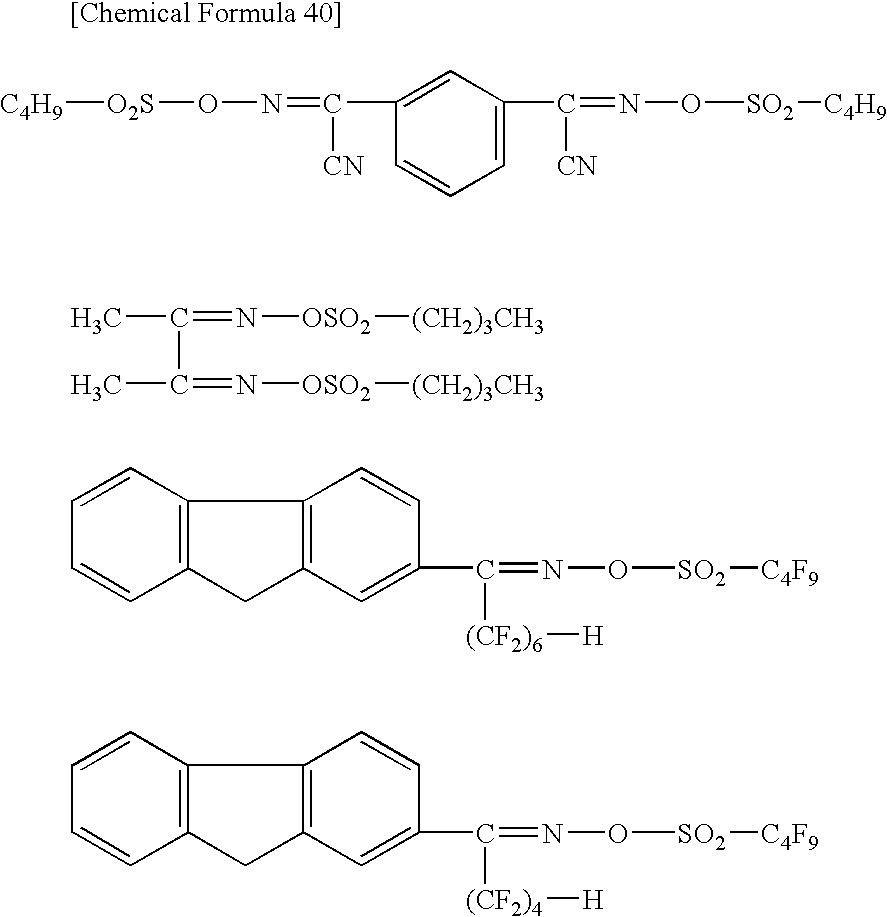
[C4H9][O2S]ON=C([CN])C1=CC(C([CN])=NO[SO2][C4H9])=CC=C1.CC(C(C)=N[OSO2][(CH2)3CH3])=N[OSO2][(CH2)3CH3].C12=C(C=CC=C1)C1=C(C2)C=C(C(=NO[SO2][C4F9])[(CF2)6][H])C=C1.C12=C(C=CC=C1)C1=C(C2)C=C(C(=NO[SO2][C4F9])[(CF2)4][H])C=C1
